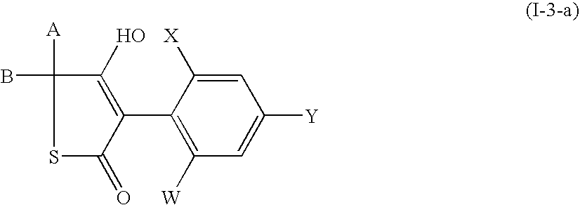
C1(C2=C([W])C=C([Y])C=C2[X])=C(O)C([A])(B)SC1=O
